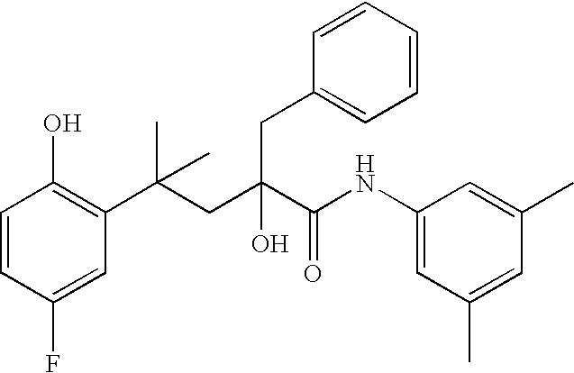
C1=CC(F)=CC(C(CC(C(NC2=CC(C)=CC(C)=C2)=O)(O)CC2=CC=CC=C2)(C)C)=C1O
